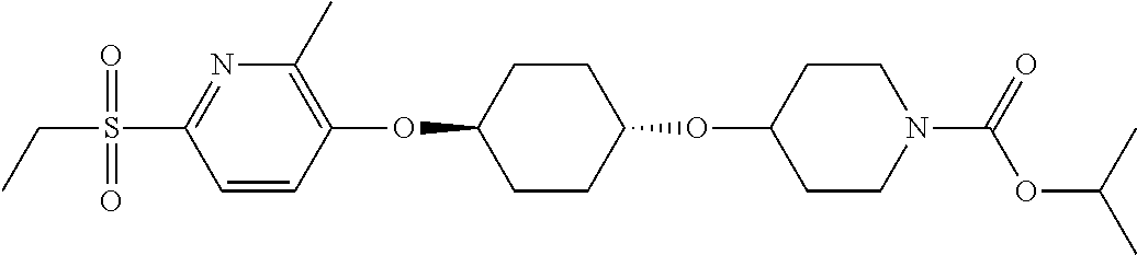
C1=CC(OC2CCC(OC3CCN(C(OC(C)C)=O)CC3)CC2)=C(C)N=C1S(CC)(=O)=O
